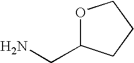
O1C(CN)CCC1
